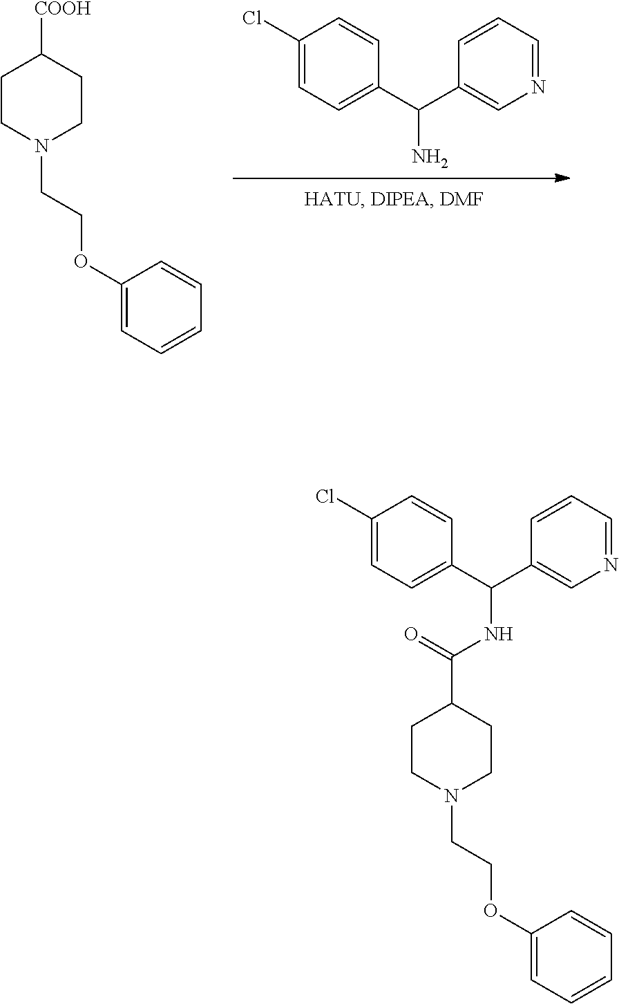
C1(Cl)=CC=C(C(C2=CN=CC=C2)N)C=C1.C1=C(OCCN2CCC([COOH])CC2)C=CC=C1.C1=C(OCCN2CCC(C(=O)NC(C3=CC=C(Cl)C=C3)C3=CN=CC=C3)CC2)C=CC=C1
